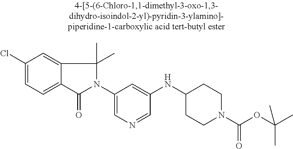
C1(Cl)=CC=C2C(=C1)C(C)(C)N(C1=CN=CC(NC3CCN(C(OC(C)(C)C)=O)CC3)=C1)C2=O
